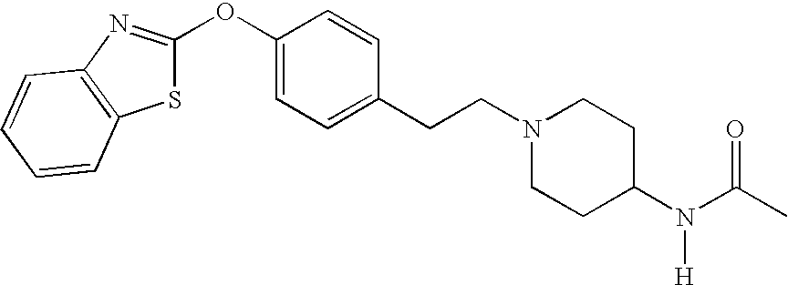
C1=C(OC2=NC3=C(S2)C=CC=C3)C=CC(CCN2CCC(N(C(C)=O)[H])CC2)=C1
